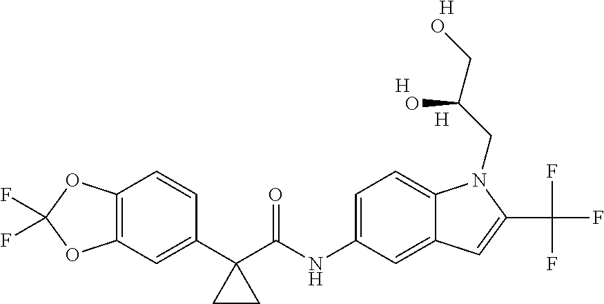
C1(C2(C(NC3=CC=C4C(=C3)C=C(C(F)(F)F)N4CC(CO)O)=O)CC2)=CC2=C(C=C1)OC(F)(F)O2.[H].[H].[H]
